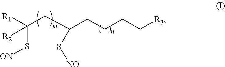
[R1]C([R2])(S[ON])CC(S[NO])CCCC[R3]
